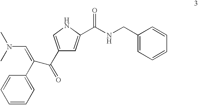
C1=C(C(NCC2=CC=CC=C2)=O)NC=C1C(C(C1=CC=CC=C1)=CN(C)C)=O
